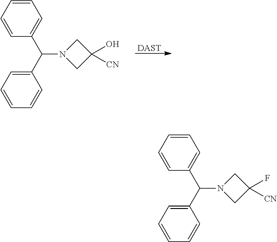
C1=CC=CC(C(C2=CC=CC=C2)N2CC(O)([CN])C2)=C1.[DAST].C1=CC=CC(C(C2=CC=CC=C2)N2CC(F)([CN])C2)=C1
